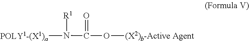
CN(C(O[(X2)b-Active Agent])=O)([R1])[POLY1-(X1)a]
